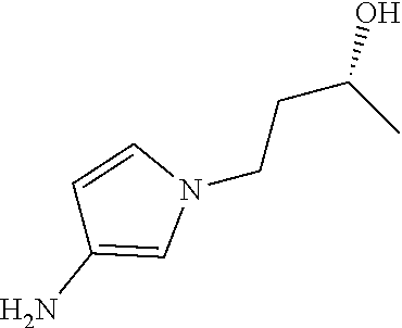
N1(CCC(C)O)C=CC(N)=C1
